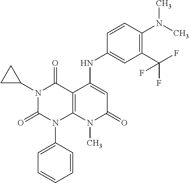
C1=CC(N2C3=C(C(=O)N(C4CC4)C2=O)C(NC2=CC(C(F)(F)F)=C(N(C)C)C=C2)=CC(=O)N3C)=CC=C1
